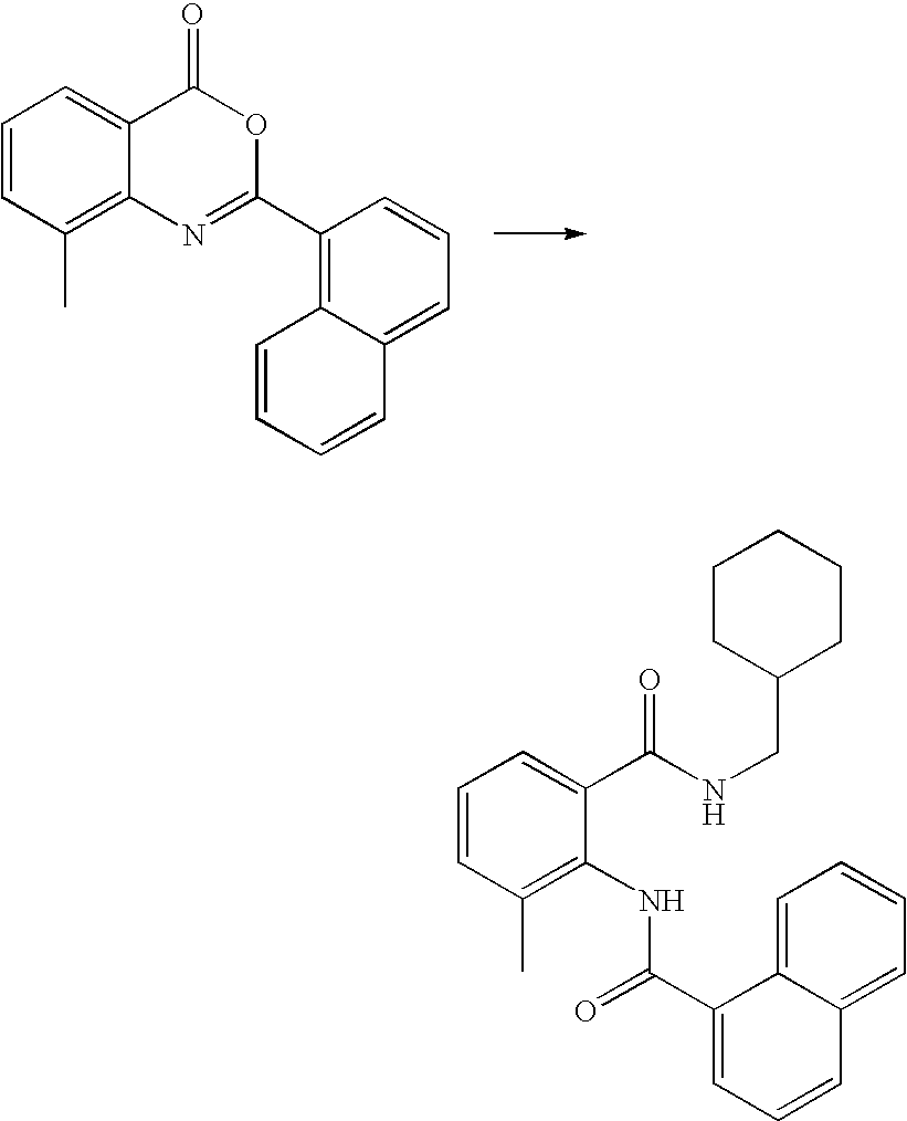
C1=CC(C)=C2C(=C1)C(=O)OC(C1=C3C(=CC=C1)C=CC=C3)=N2.C1=CC(C)=C(NC(=O)C2=CC=CC3=CC=CC=C32)C(C(NCC2CCCCC2)=O)=C1
